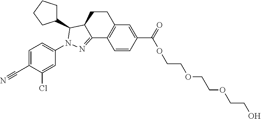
C1CC2C(=NN(C3=CC=C(C#N)C(Cl)=C3)C2C2CCCC2)C2=C1C=C(C(=O)OCCOCCOCCO)C=C2
